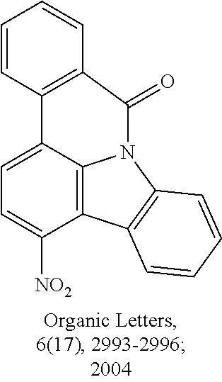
C1=C2C3=C(C([NO2])=C1)C1=C(N3C(=O)C3=C2C=CC=C3)C=CC=C1
